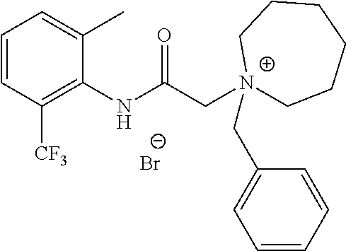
[Br-].C1=CC([CF3])=C(NC(C[N+]2(CC3=CC=CC=C3)CCCCCC2)=O)C(C)=C1
